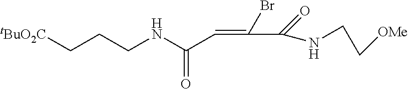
[tBuO2C]CCCNC(C=C(Br)C(=O)NCC[OMe])=O
